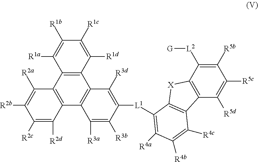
C12=C(C3=C(C4=C1C([R3d])=C([L1]C1=C([R4a])C([R4b])=C([R4c])C5=C1[X]C1=C5C([R5d])=C([R5c])C([R5b])=C1[L2][G])C([R3b])=C4[R3a])C([R2d])=C([R2c])C([R2b])=C3[R2a])C([R1a])=C([R1b])C([R1c])=C2[R1d]
